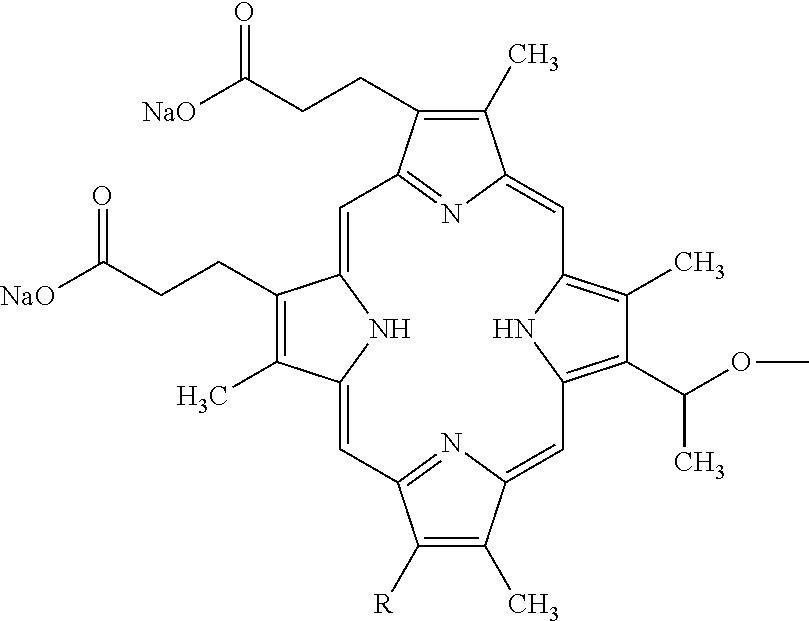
C1(C)=C(CCC([NaO])=O)C2=NC1=CC1=C(C)C(C(C)OC)=C(N1)C=C1C(C)=C([R])C(=N1)C=C1C(C)=C(CCC([NaO])=O)C(=C2)N1
